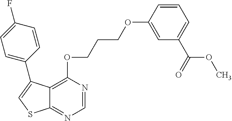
C12=C(OCCCOC3=CC(C(OC)=O)=CC=C3)N=CN=C1SC=C2C1=CC=C(F)C=C1
